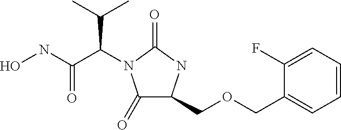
C1(=O)C(COCC2=CC=CC=C2F)NC(=O)N1C(C(NO)=O)C(C)C
